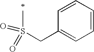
C1(CS(C)(=O)=O)=CC=CC=C1
